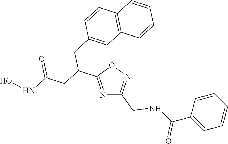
N1=C(C(CC(NO)=O)CC2=CC3=C(C=C2)C=CC=C3)ON=C1CNC(C1=CC=CC=C1)=O
